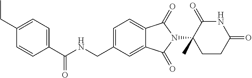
C1(CC)=CC=C(C(NCC2=CC=C3C(=C2)C(=O)N(C2(C)CCC(=O)NC2=O)C3=O)=O)C=C1
